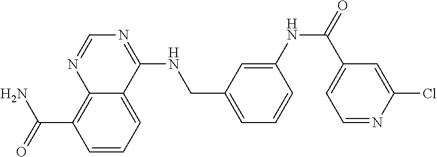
C(C1=C2N=CN=C(NCC3=CC=CC(NC(=O)C4=CC=NC(Cl)=C4)=C3)C2=CC=C1)(N)=O
